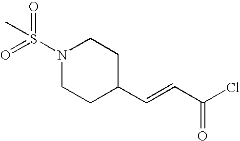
N1(S(C)(=O)=O)CCC(C=CC(Cl)=O)CC1
